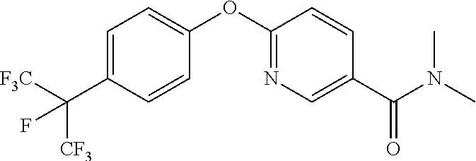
C1=C(C([F3C])([CF3])F)C=CC(OC2=NC=C(C(N(C)C)=O)C=C2)=C1
